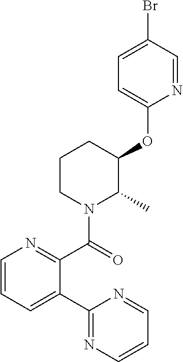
C1=CC=C(C2=NC=CC=N2)C(C(=O)N2C(C)C(OC3=CC=C(Br)C=N3)CCC2)=N1
